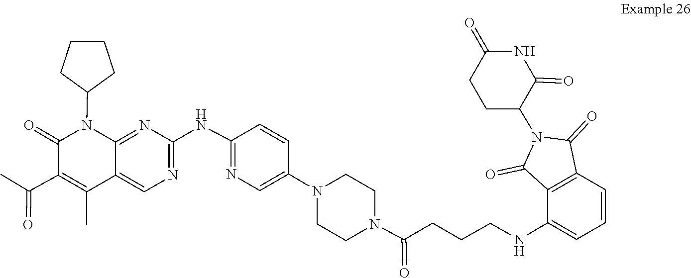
N1(C2=CN=C(NC3=NC=C4C(=N3)N(C3CCCC3)C(=O)C(C(=O)C)=C4C)C=C2)CCN(C(=O)CCCNC2=CC=CC3=C2C(=O)N(C2CCC(=O)NC2=O)C3=O)CC1
